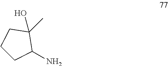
CC1(O)CCCC1N
